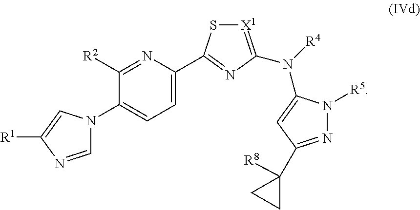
[X1]1=C(N([R4])C2=CC(C3([R8])CC3)=NN2[R5])N=C(C2=CC=C(N3C=NC([R1])=C3)C([R2])=N2)S1
